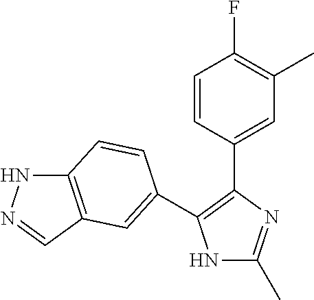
N1C(C)=NC(C2=CC(C)=C(F)C=C2)=C1C1=CC2=C(NN=C2)C=C1
